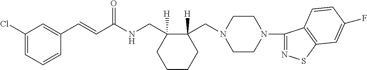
C1(C=CC(NCC2([H])CCCCC2(CN2CCN(C3=NSC4=C3C=CC(F)=C4)CC2)[H])=O)=CC(Cl)=CC=C1
